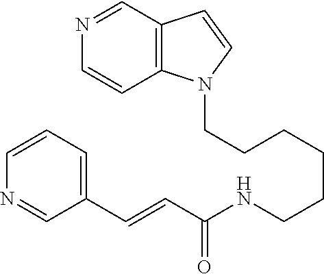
C(CCCCCNC(C=CC1=CC=CN=C1)=O)N1C2=C(C=C1)C=NC=C2
